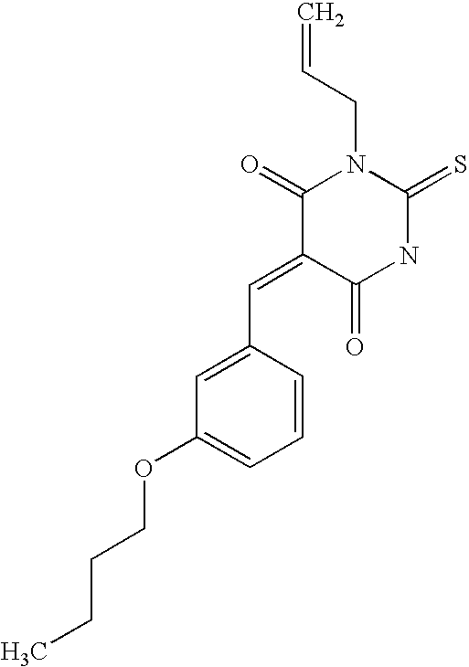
C=CCN1C(=O)C(=CC2=CC(OCCCC)=CC=C2)C(=O)NC1=S
